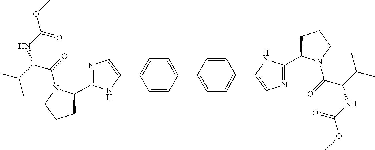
N1=C(C2CCCN2C(=O)C(C(C)C)NC(OC)=O)NC(C2=CC=C(C3=CC=C(C4=CN=C(C5CCCN5C(=O)C(C(C)C)NC(OC)=O)N4)C=C3)C=C2)=C1
